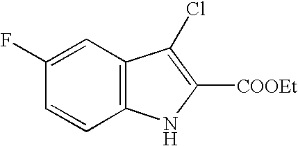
C12=C(C=C(F)C=C1)C(Cl)=C([COOEt])N2
